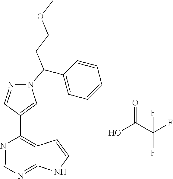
N1=CN=C2C(=C1C1=CN(C(C3=CC=CC=C3)CCOC)N=C1)C=CN2.O=C(C(F)(F)F)O
